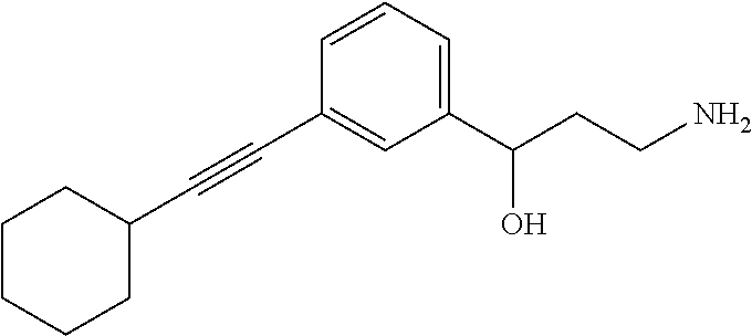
C1=CC(C#CC2CCCCC2)=CC(C(CCN)O)=C1
